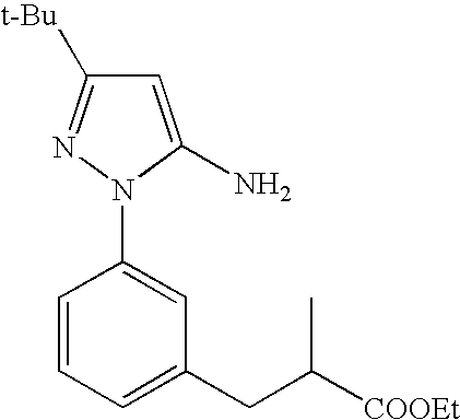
C1=CC=C(CC([COOEt])C)C=C1N1C(N)=CC([t-Bu])=N1
